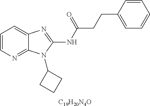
C1=CN=C2C(=C1)N=C(NC(CCC1=CC=CC=C1)=O)N2C1CCC1.[C19H20N4O]
